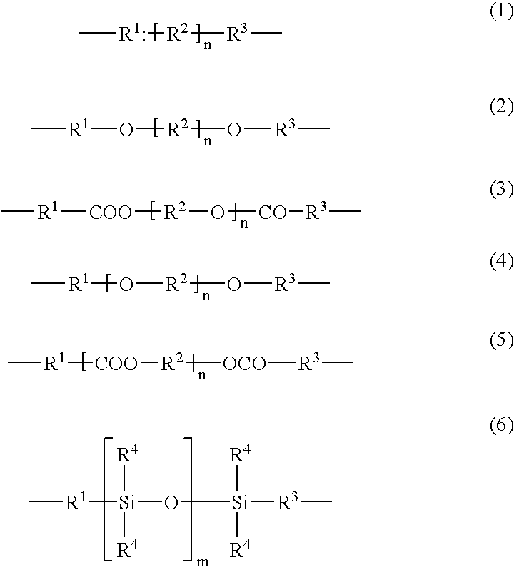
C[R1:][R2][R3]C.[R1](O[R2]O[R3]C)C.[R1]([COO][R2]O[CO][R3]C)C.[R1](O[R2]O[R3]C)C.[R1]([COO][R2][OCO][R3]C)C.[R4][Si]([R1]C)([R4])O[Si]([R4])([R4])[R3]C
